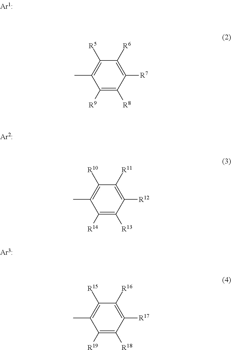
C1([R9])=C([R8])C([R7])=C([R6])C([R5])=C1C.C1([R14])=C([R13])C([R12])=C([R11])C([R10])=C1C.C1([R19])=C([R18])C([R17])=C([R16])C([R15])=C1C
